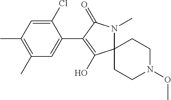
C1(C)=C(C)C=C(Cl)C(C2=C(O)C3(N(C)C2=O)CCN(OC)CC3)=C1
